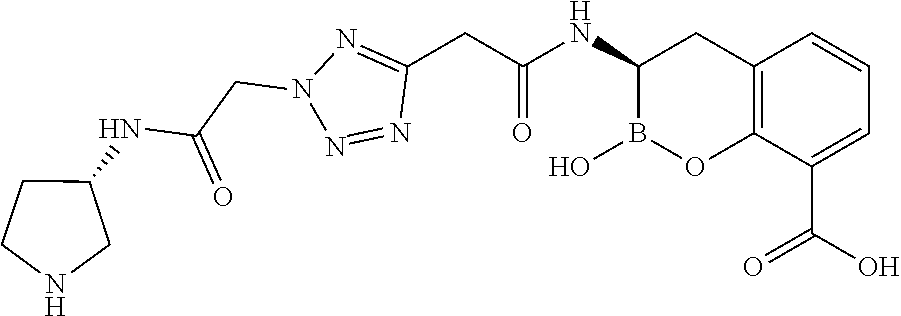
C12=C(C(C(O)=O)=CC=C1)OB(O)C(NC(=O)CC1=NN(CC(NC3CCNC3)=O)N=N1)C2
